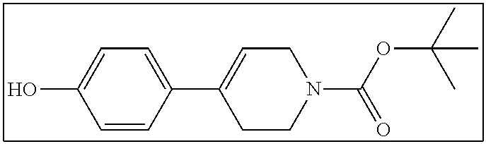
C1=CC(C2=CCN(C(OC(C)(C)C)=O)CC2)=CC=C1O
